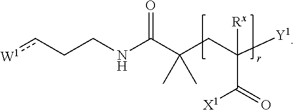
C(CC([Y1])(C([X1])=O)[Rx])(C(NCCc[W1])=O)(C)C
